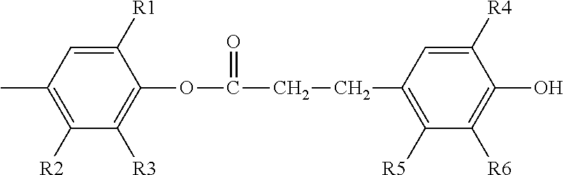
C1([R1])=CC(C)=C([R2])C([R3])=C1OC(CCC1=C([R5])C([R6])=C(O)C([R4])=C1)=O
